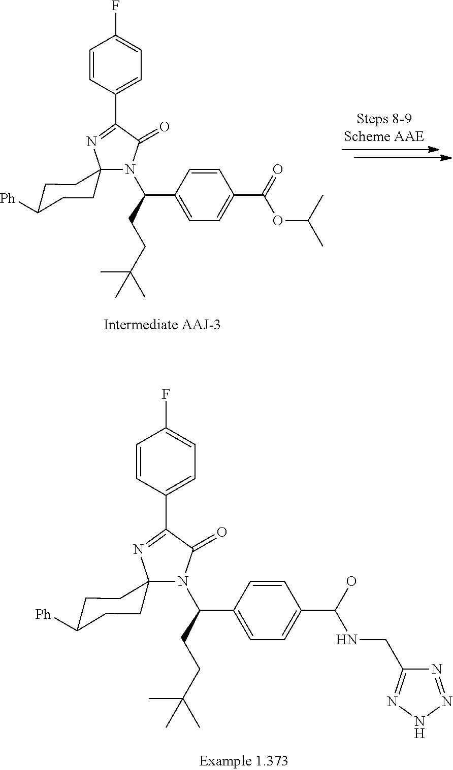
C1=CC(C(CCC(C)(C)C)N2C(=O)C(C3=CC=C(F)C=C3)=NC23CCC([Ph])CC3)=CC=C1C(=O)OC(C)C.C1=CC(C(CCC(C)(C)C)N2C(=O)C(C3=CC=C(F)C=C3)=NC23CCC([Ph])CC3)=CC=C1C(O)NCC1=NNN=N1
